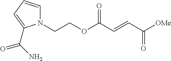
C(COC(C=CC([OMe])=O)=O)N1C=CC=C1C(N)=O
